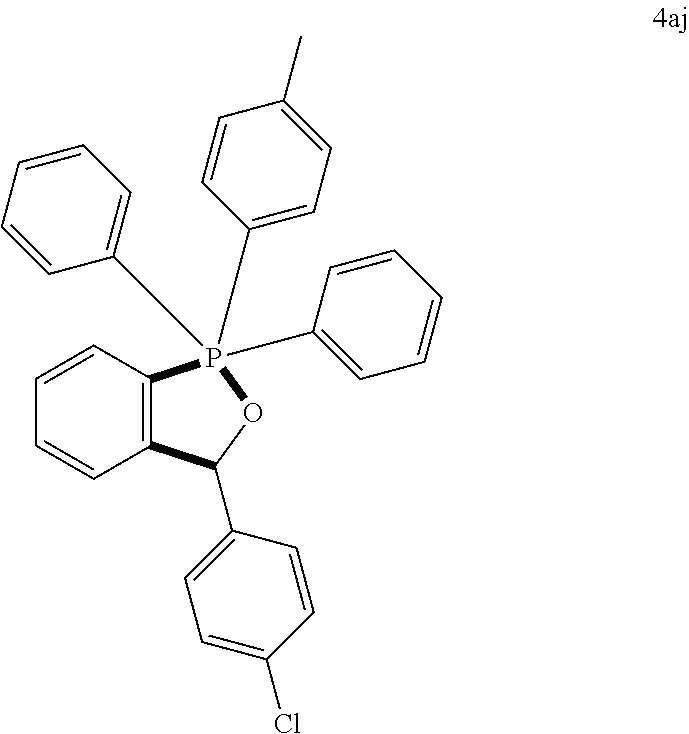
C12=C(C=CC=C1)P(C1=CC=CC=C1)(C1=CC=C(C)C=C1)(C1(C)=CC=CC=C1)OC2C1=CC=C(Cl)C=C1
